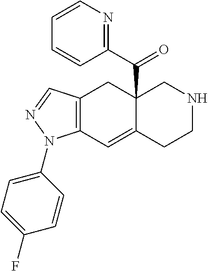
C12=C(C=C3C(C(C4=NC=CC=C4)=O)(C1)CNCC3)N(C1=CC=C(F)C=C1)N=C2
